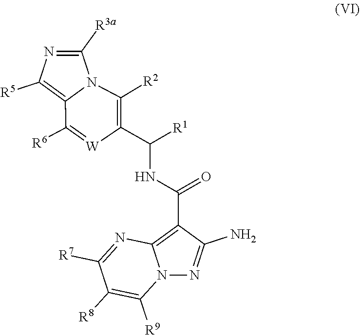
N1=C([R3a])N2C(=C1[R5])C([R6])=[W]C(C(NC(C1=C3N(N=C1N)C([R9])=C([R8])C([R7])=N3)=O)[R1])=C2[R2]
